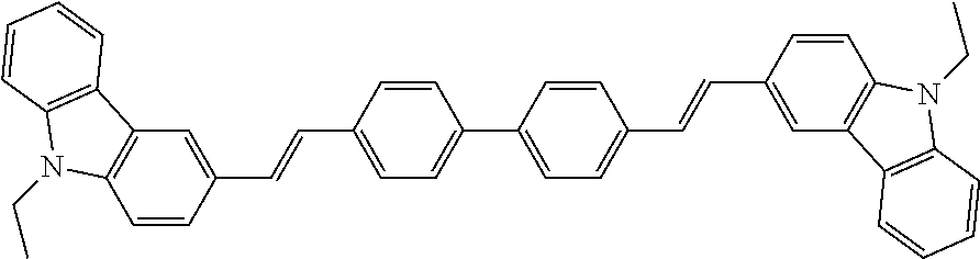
C(=CC1=CC=C(C2=CC=C(C=CC3=CC4=C(C=C3)N(CC)C3=C4C=CC=C3)C=C2)C=C1)C1=CC2=C(C=C1)N(CC)C1=C2C=CC=C1
